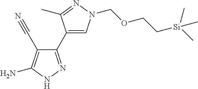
C1(C2=CN(COCC[Si](C)(C)C)N=C2C)=NNC(N)=C1C#N
